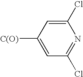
C1(Cl)=CC([C(O)])=CC(Cl)=N1
